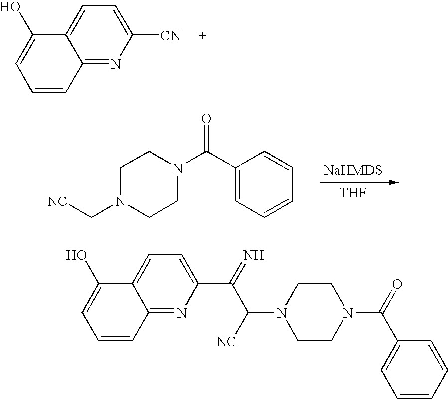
C1=CC2=NC([CN])=CC=C2C(O)=C1.C1N(C[NC])CCN(C(C2=CC=CC=C2)=O)C1.[THF].C1=CC2=NC(C(C([NC])N3CCN(C(C4=CC=CC=C4)=O)CC3)=N)=CC=C2C(O)=C1
